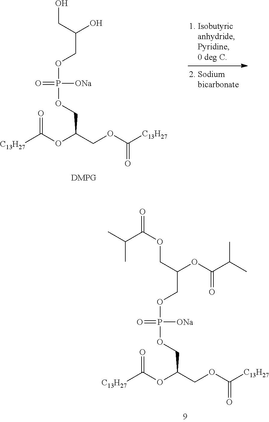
O=C(OC(COP(OCC(COC(C(C)C)=O)OC(=O)C(C)C)(=O)[ONa])COC(=O)[C13H27])[C13H27].O=C(OC(COC(=O)[C13H27])COP(OCC(CO)O)(=O)[ONa])[C13H27]
